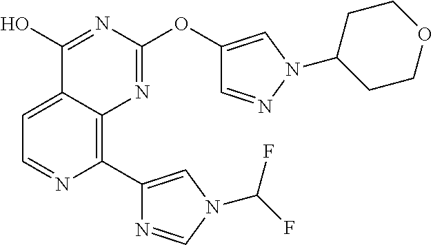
C1=C2C(=C(C3=CN(C(F)F)C=N3)N=C1)N=C(OC1=CN(C3CCOCC3)N=C1)N=C2O
